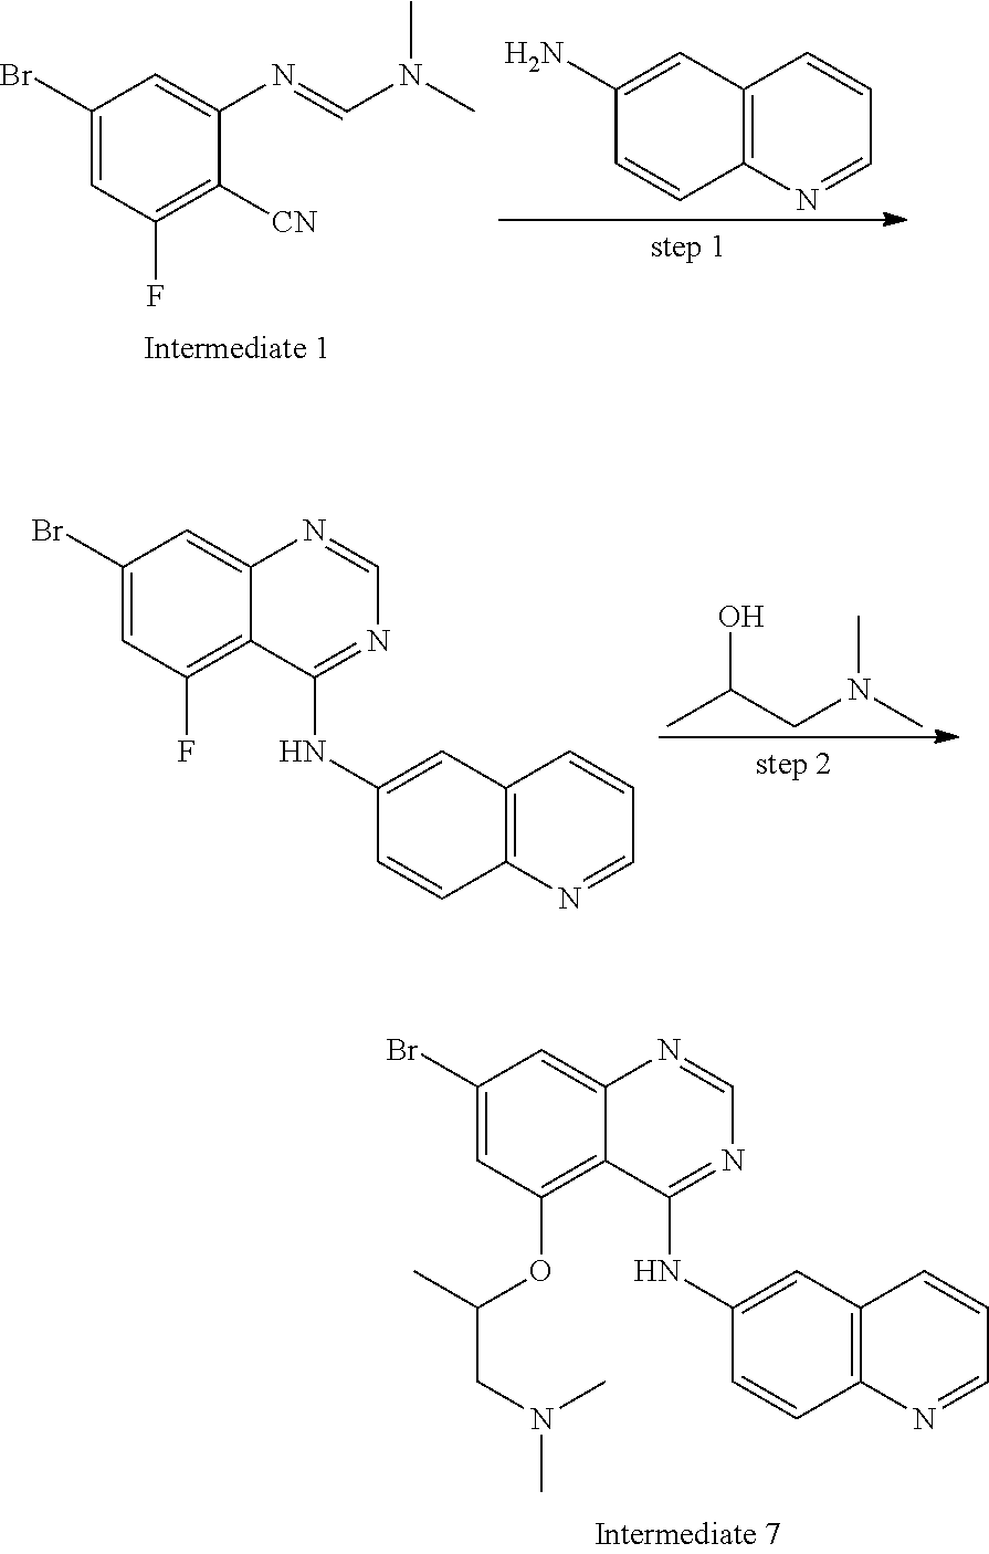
C1(Br)=CC(OC(C)CN(C)C)=C2C(=C1)N=CN=C2NC1=CC2=C(C=C1)N=CC=C2.C1(Br)=CC(F)=C([CN])C(N=CN(C)C)=C1.C1(N)=CC2=C(C=C1)N=CC=C2.OC(CN(C)C)C.C1(Br)=CC(F)=C2C(=C1)N=CN=C2NC1=CC2=C(C=C1)N=CC=C2
